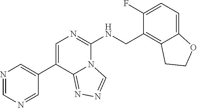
N1=CN=CC(C2=CN=C(NCC3=C4C(=CC=C3F)OCC4)N3C2=NN=C3)=C1
